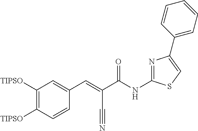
C1([TIPSO])=C([TIPSO])C=CC(C=C(C(NC2=NC(C3=CC=CC=C3)=CS2)=O)C#N)=C1
